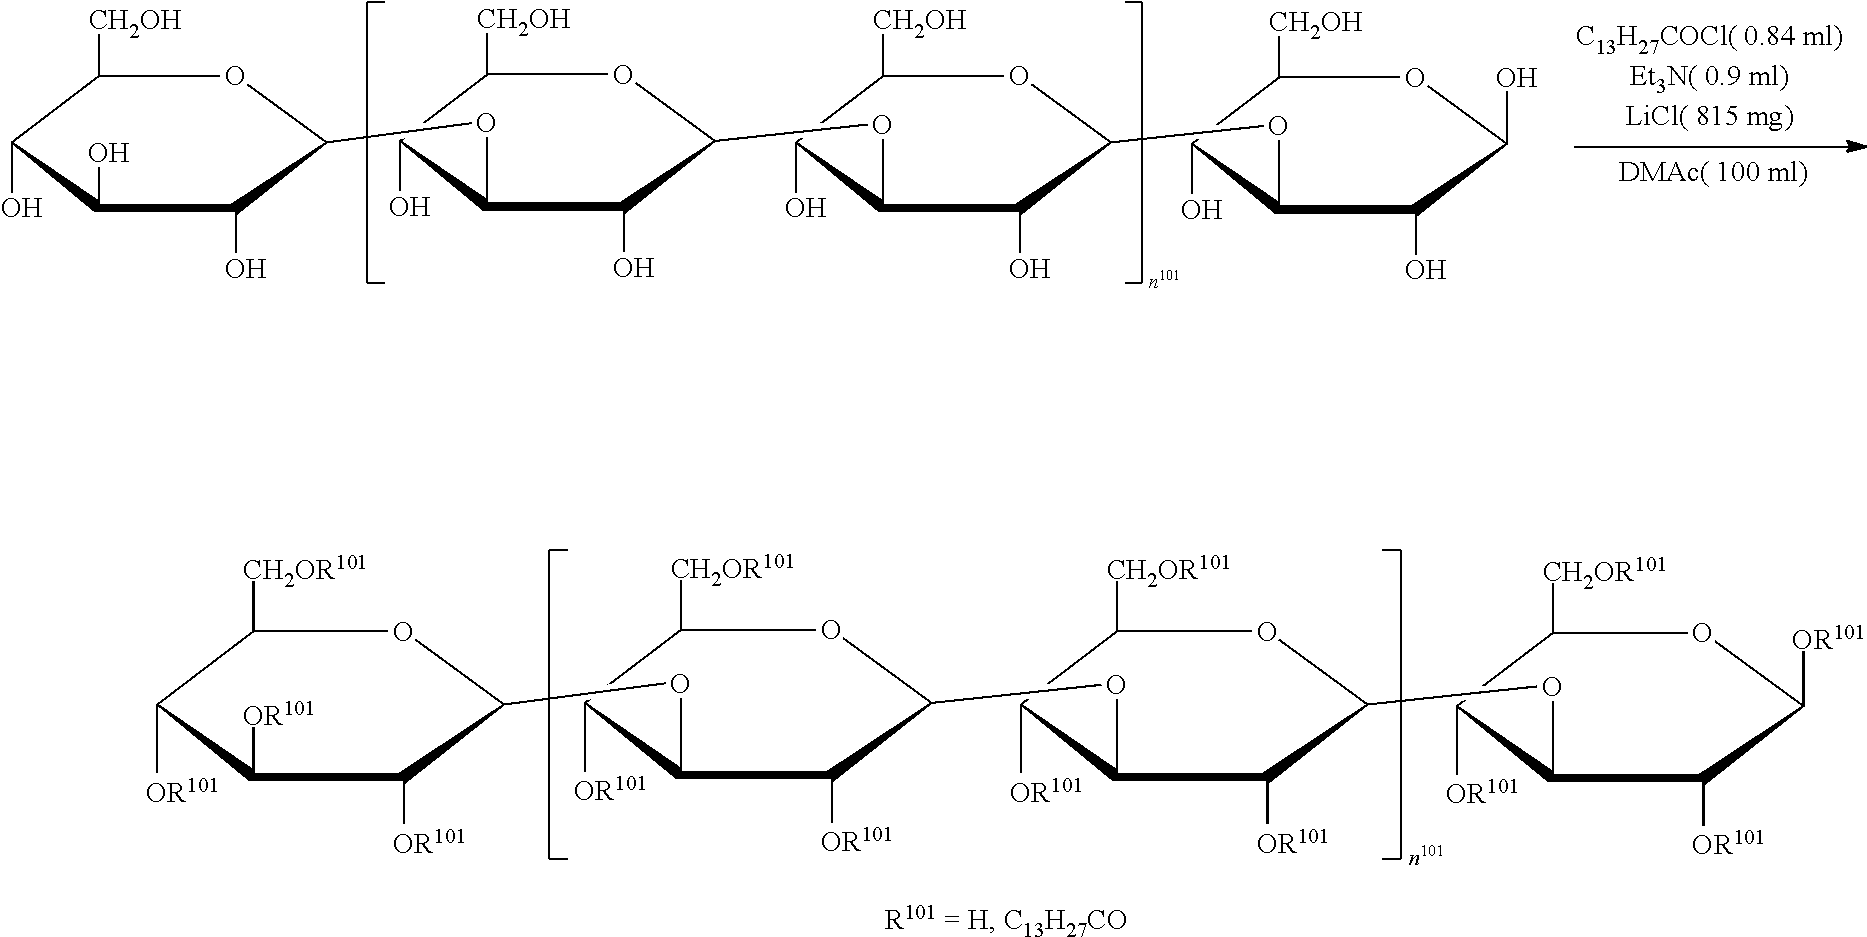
C1([CH2OH])C(O)C(O)C(O)C(OC2C(O)C([CH2OH])OC(OC3C(O)C([CH2OH])OC(OC4C(O)C([CH2OH])OC(O)C4O)C3O)C2O)O1.C1([CH2OR101])C([OR101])C([OR101])C([OR101])C(OC2C([OR101])C([CH2OR101])OC(OC3C([OR101])C([CH2OR101])OC(OC4C([OR101])C([CH2OR101])OC([OR101])C4[OR101])C3[OR101])C2[OR101])O1
